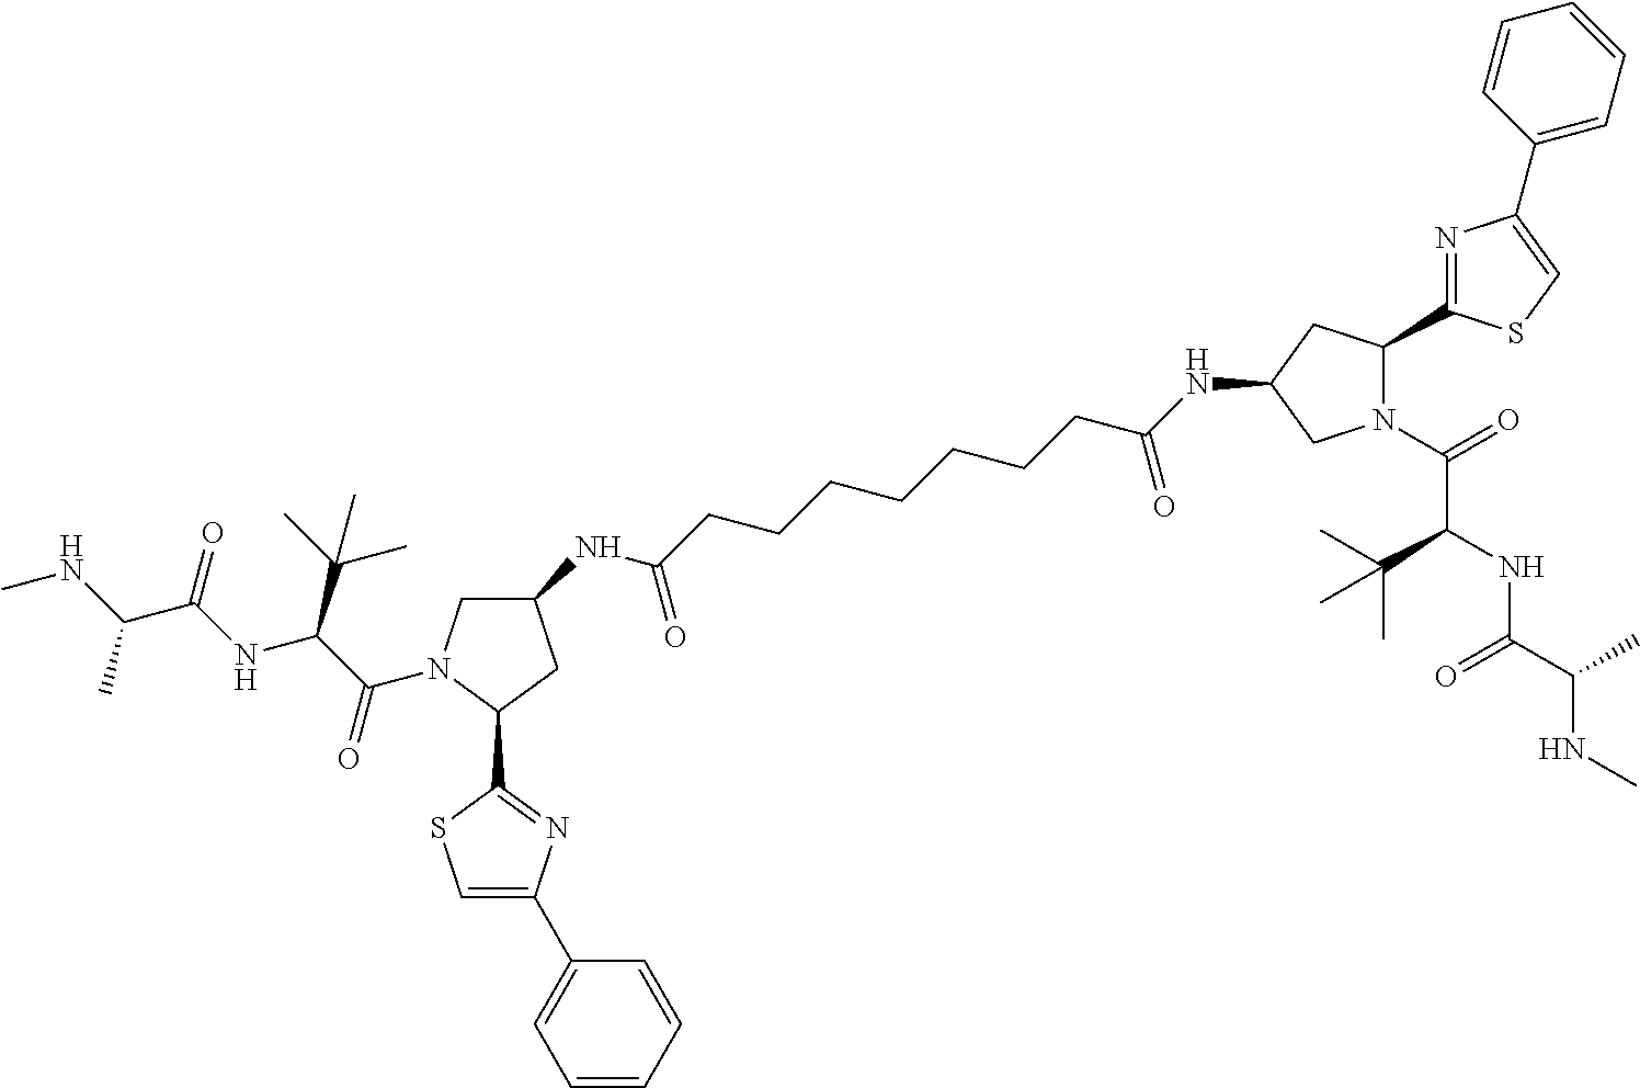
C1(NC(CCCCCCCC(NC2CC(C3=NC(C4=CC=CC=C4)=CS3)N(C(=O)C(NC(C(C)NC)=O)C(C)(C)C)C2)=O)=O)CN(C(C(C(C)(C)C)NC(C(NC)C)=O)=O)C(C2=NC(C3=CC=CC=C3)=CS2)C1
